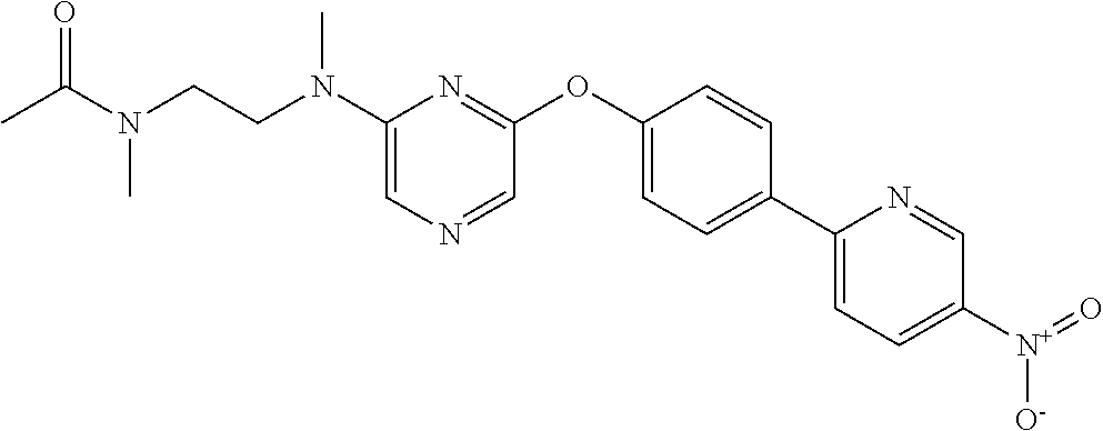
N(C1=CN=CC(OC2=CC=C(C3=CC=C([N+](=O)[O-])C=N3)C=C2)=N1)(CCN(C(=O)C)C)C
